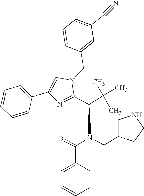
C1=C(C2=CC=CC=C2)N=C(C(C(C)(C)C)N(C(C2=CC=CC=C2)=O)CC2CNCC2)N1CC1=CC(C#N)=CC=C1
